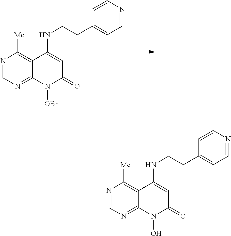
N1=CN=C2C(=C1[Me])C(NCCC1=CC=NC=C1)=CC(=O)N2[OBn].N1=CN=C2C(=C1[Me])C(NCCC1=CC=NC=C1)=CC(=O)N2O
